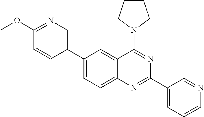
C1(C2=CN=C(OC)C=C2)=CC=C2C(=C1)C(N1CCCC1)=NC(C1=CC=CN=C1)=N2
